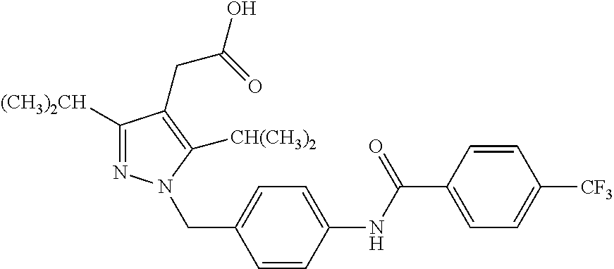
C1([(CH3)2CH])=NN(CC2=CC=C(NC(C3=CC=C([CF3])C=C3)=O)C=C2)C([CH(CH3)2])=C1CC(=O)O
